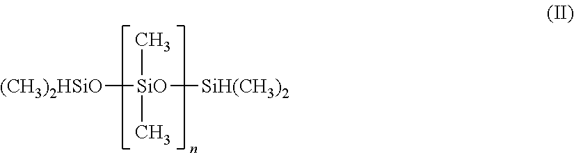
[(CH3)2HSiO][SiO](C)(C)[SiH(CH3)2]
